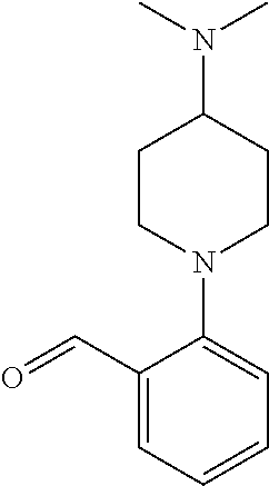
C1(C=O)=CC=CC=C1N1CCC(N(C)C)CC1
